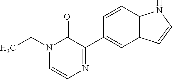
N1(CC)C=CN=C(C2=CC3=C(C=C2)NC=C3)C1=O
